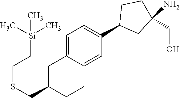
C1=C2C(=CC(C3CC(N)(CO)CC3)=C1)CCC(CSCC[Si](C)(C)C)C2
